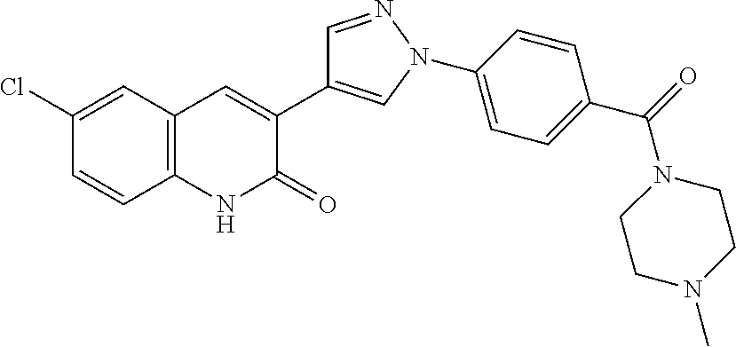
C12=C(C=C(Cl)C=C1)C=C(C1=CN(C3=CC=C(C(=O)N4CCN(C)CC4)C=C3)N=C1)C(=O)N2
